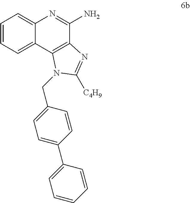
C1=CC=C2C(=C1)N=C(N)C1=C2N(CC2=CC=C(C3=CC=CC=C3)C=C2)C([C4H9])=N1
